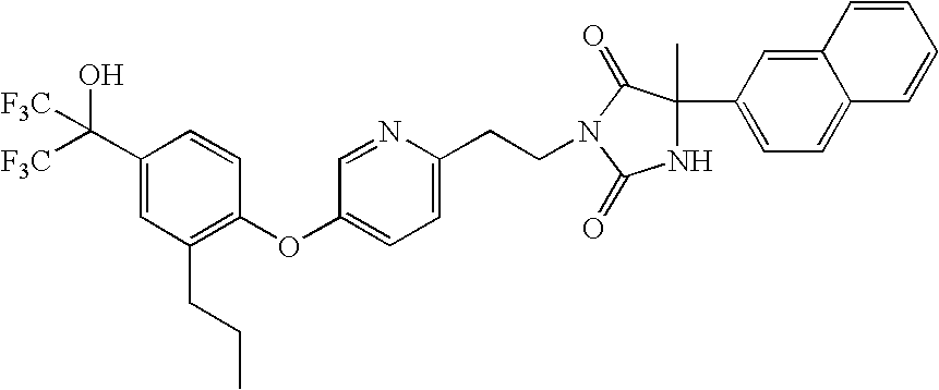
C1(C([F3C])([F3C])O)=CC(CCC)=C(OC2=CC=C(CCN3C(=O)C(C4=CC=C5C(=C4)C=CC=C5)(C)NC3=O)N=C2)C=C1
